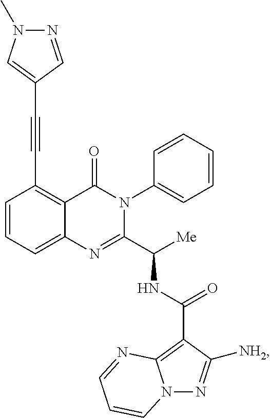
C(#CC1=C2C(=CC=C1)N=C(C([Me])NC(C1=C3N(N=C1[NH2])C=CC=N3)=O)N(C1=CC=CC=C1)C2=O)C1=CN(C)N=C1
